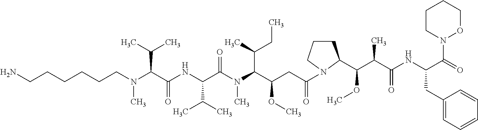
C(CCCN(C(C(NC(C(N(C(C(CC(=O)N1CCCC1C(C(C(NC(C(=O)N1OCCCC1)CC1=CC=CC=C1)=O)C)OC)OC)C(C)CC)C)=O)C(C)C)=O)C(C)C)C)CCN
